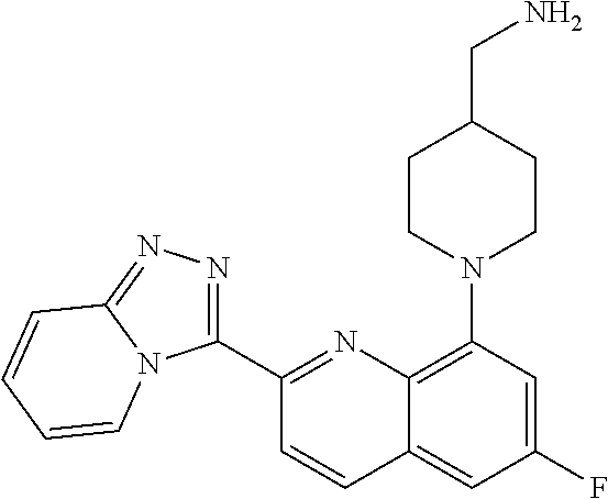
C1(C2=NN=C3N2C=CC=C3)=NC2=C(N3CCC(CN)CC3)C=C(F)C=C2C=C1
